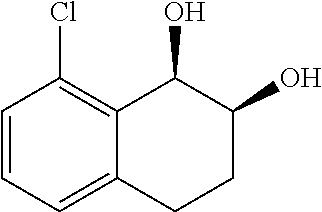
C1=CC=C2C(=C1Cl)C(O)C(O)CC2
